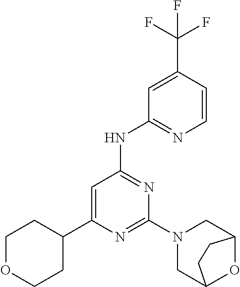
C1=C(C2CCOCC2)N=C(N2CC3OC(C2)CC3)N=C1NC1=NC=CC(C(F)(F)F)=C1
